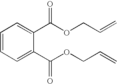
C1=CC=C(C(OCC=C)=O)C(C(OCC=C)=O)=C1
